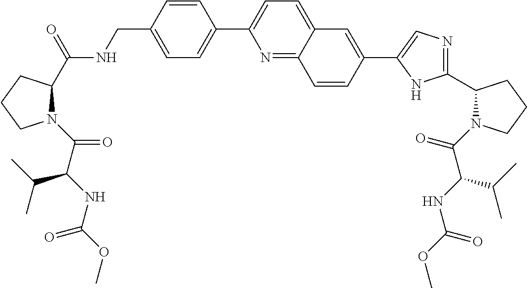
C1=CC(CNC(C2N(C(C(NC(OC)=O)C(C)C)=O)CCC2)=O)=CC=C1C1=CC=C2C(=N1)C=CC(C1=CN=C(C3N(C(C(NC(OC)=O)C(C)C)=O)CCC3)N1)=C2
